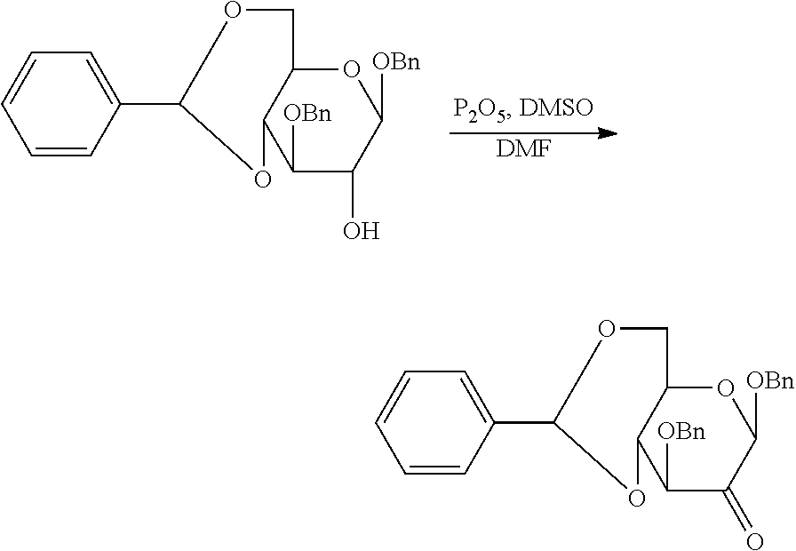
C1([OBn])C(O)C([OBn])OC2C1OC(C1=CC=CC=C1)OC2.[DMF].C1([OBn])C(=O)C([OBn])OC2C1OC(C1=CC=CC=C1)OC2
